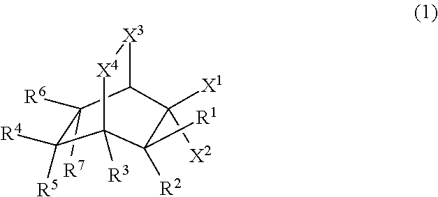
C1([R6])([R7])C([R4])([R5])C2([R3])[X4][X3]C1C([X2])([X1])C2([R1])[R2]
